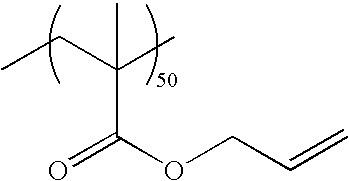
O=C(OCC=C)C(CC)(C)C
